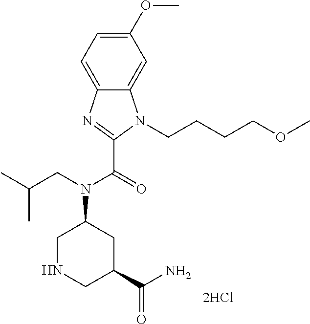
C1(OC)=CC=C2C(=C1)N(CCCCOC)C(C(=O)N(CC(C)C)C1CNCC(C(N)=O)C1)=N2
